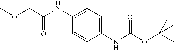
C1=CC(NC(OC(C)(C)C)=O)=CC=C1NC(COC)=O
